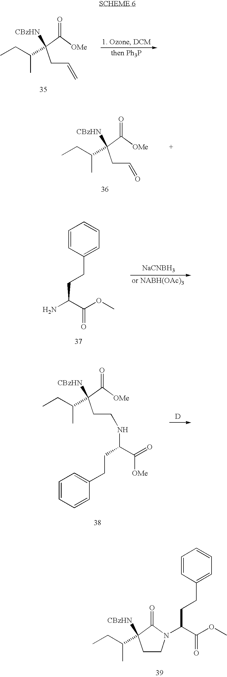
O=C(C(CC=C)([CBzHN])C(CC)C)[OMe].O=C(C(CC=O)([CBzHN])C(CC)C)[OMe].[NaCNBH3].C1=CC(CCC(C(=O)OC)N)=CC=C1.[D].O=C(C(CCNC(CCC1=CC=CC=C1)C([OMe])=O)([CBzHN])C(CC)C)[OMe].C1=CC(CCC(C(=O)OC)N2C(=O)C(C(CC)C)([CBzHN])CC2)=CC=C1
